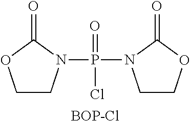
C1CN(P(N2CCOC2=O)(=O)Cl)C(=O)O1.[BOP-Cl]
